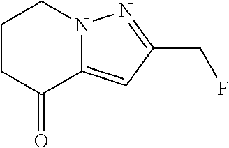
C1CC(=O)C2=CC(CF)=NN2C1
